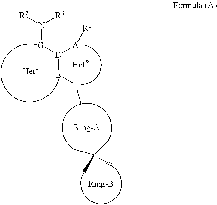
C(C)(C)(C)C.[D]([E][J]C)([G]N([R2])[R3])[A][R1]
